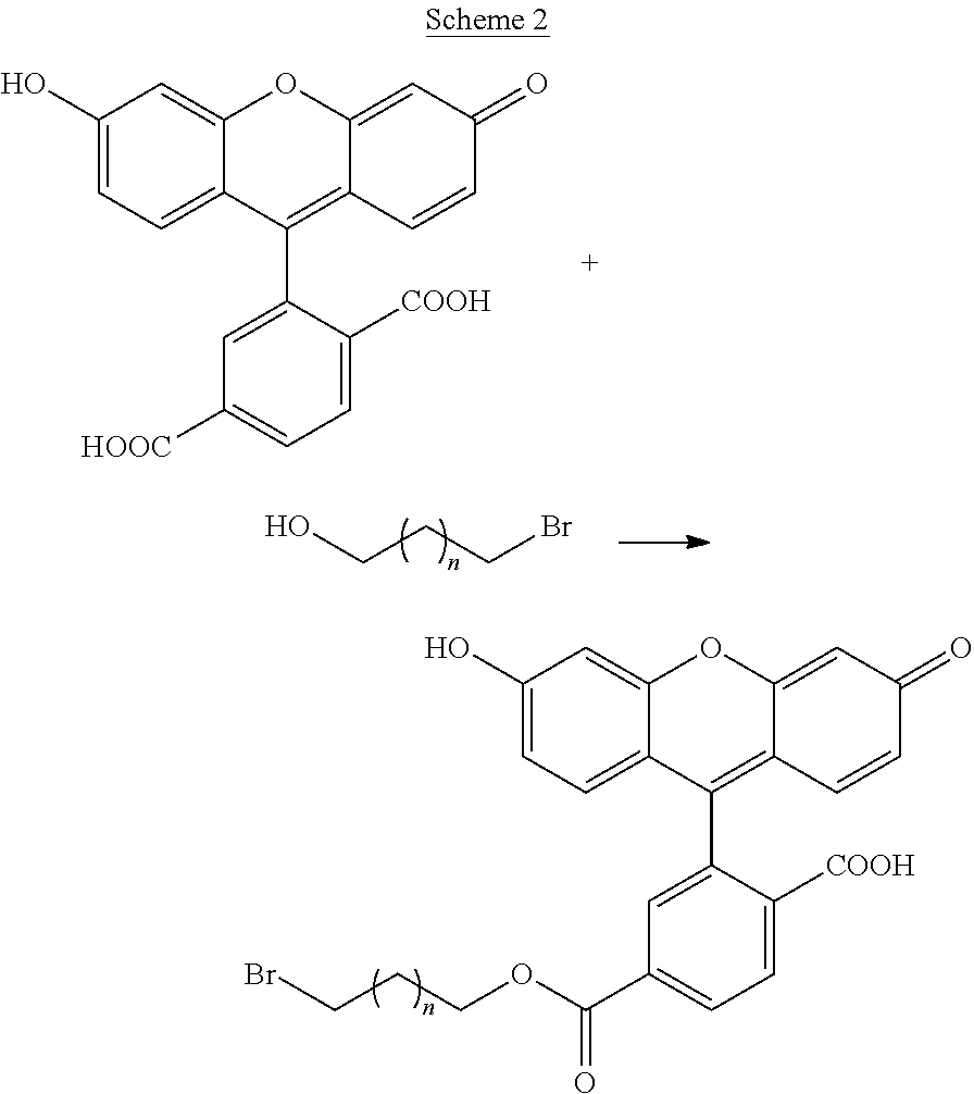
C1(O)=CC=C2C(=C1)OC1=CC(=O)C=CC1=C2C1=CC([HOOC])=CC=C1[COOH].C(CCBr)O.C1(O)=CC=C2C(=C1)OC1=CC(=O)C=CC1=C2C1=CC(C(OCCCBr)=O)=CC=C1[COOH]
